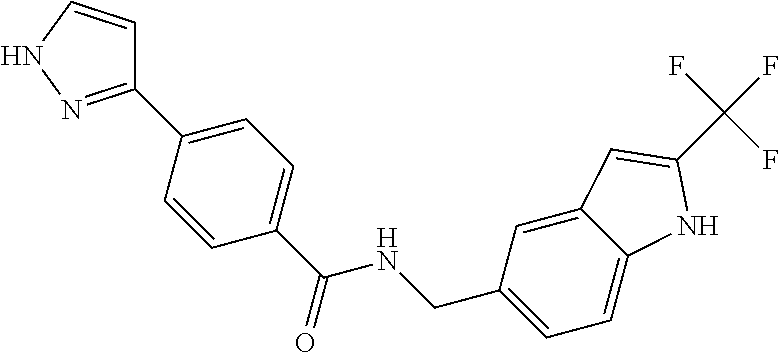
C1=CNN=C1C1=CC=C(C(NCC2=CC=C3C(=C2)C=C(C(F)(F)F)N3)=O)C=C1
